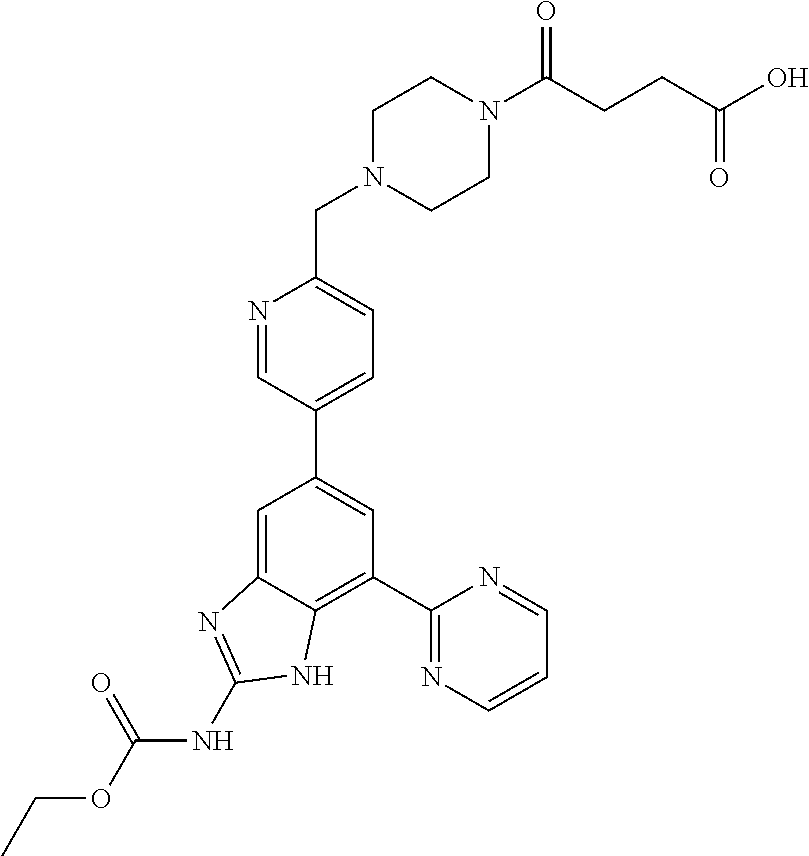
C1(C2=NC=CC=N2)=C2C(=CC(C3=CC=C(CN4CCN(C(CCC(O)=O)=O)CC4)N=C3)=C1)N=C(NC(OCC)=O)N2
